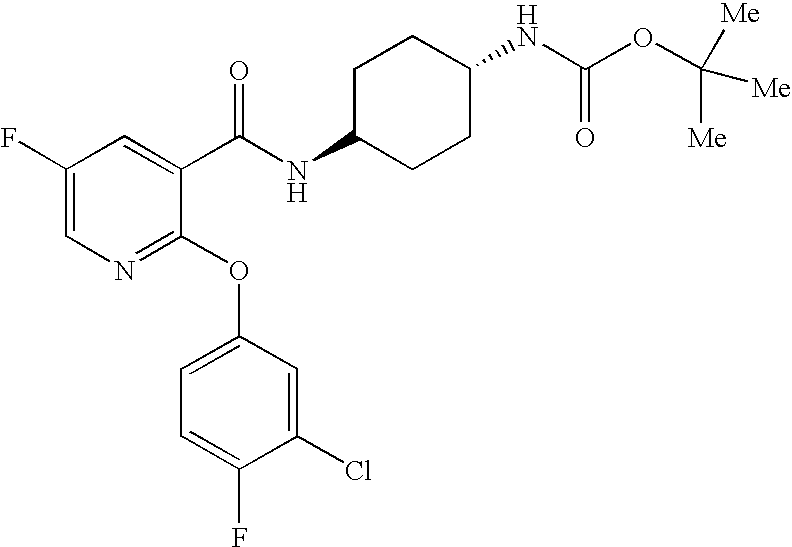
N1=C(OC2=CC=C(F)C(Cl)=C2)C(C(NC2CCC(NC(OC([Me])([Me])[Me])=O)CC2)=O)=CC(F)=C1
